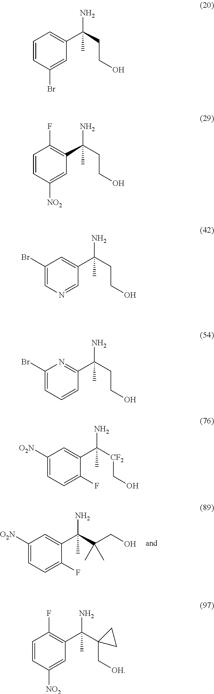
C1([O2N])=CC=C(F)C(C(C(CO)(C)C)(N)C)=C1.C1=CC(Br)=CC(C(CCO)(N)C)=C1.C1=CC([NO2])=CC(C(CCO)(N)C)=C1F.C1(Br)=CN=CC(C(CCO)(N)C)=C1.C1(Br)=CC=CC(C(CCO)(N)C)=N1.C1([O2N])=CC=C(F)C(C([CF2]CO)(N)C)=C1.C1=CC([NO2])=CC(C(C2(C[OH])CC2)(N)C)=C1F
